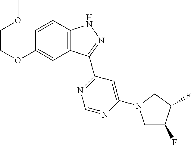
C12=C(C=CC(OCCOC)=C1)NN=C2C1=NC=NC(N2CC(F)C(F)C2)=C1
